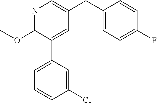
N1=C(OC)C(C2=CC=CC(Cl)=C2)=CC(CC2=CC=C(F)C=C2)=C1
